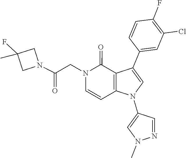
C1=CC(C2=CN(C3=CN(C)N=C3)C3=C2C(=O)N(CC(N2CC(C)(F)C2)=O)C=C3)=CC(Cl)=C1F
